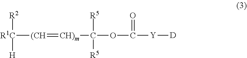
[R1C]([(CH]=[CH)m]C([R5])(OC(=O)[Y][D])[R5])([R2])[H]
